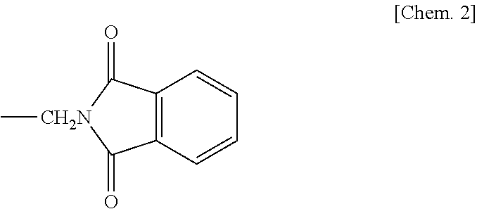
C12=C(C=CC=C1)C(=O)[CH2N](C)C2=O
